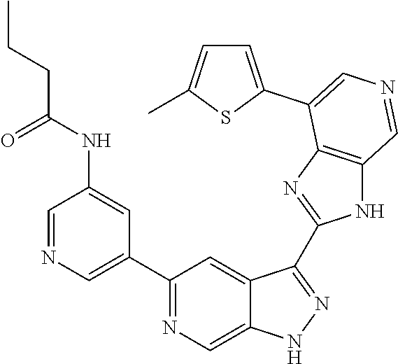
C1(C2=CN=CC(NC(CCC)=O)=C2)=NC=C2C(=C1)C(C1=NC3=C(N1)C=NC=C3C1=CC=C(C)S1)=NN2
